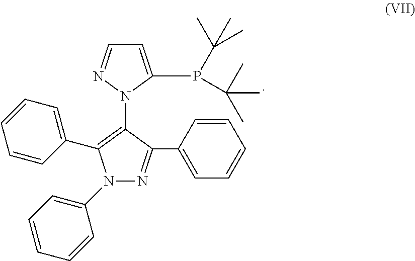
N1(C2=C(C3=CC=CC=C3)N(C3=CC=CC=C3)N=C2C2=CC=CC=C2)C(P(C(C)(C)C)C(C)(C)C)=CC=N1
